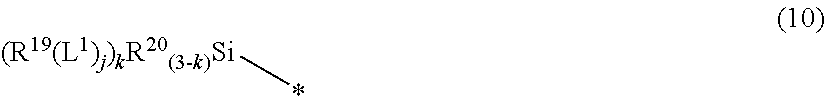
[(R19(L1)j)kR20(3-k)Si]C
